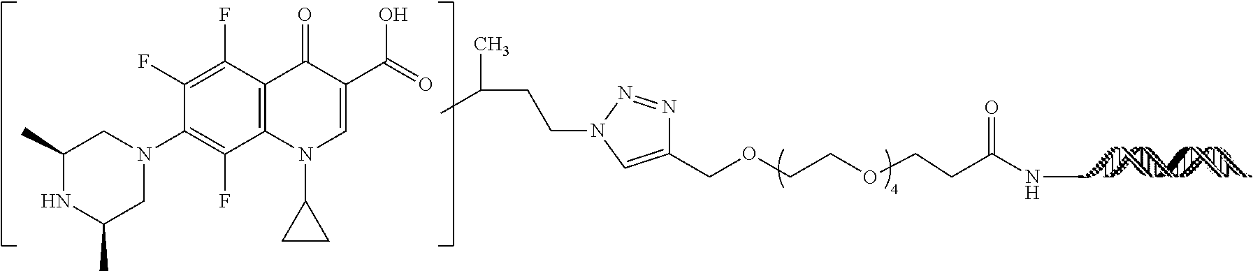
C1(COCCOCCC(NC)=O)=CN(CCC(C)C)N=N1.C12=C(C(F)=C(F)C(N3CC(C)NC(C)C3)=C1F)C(=O)C(C(O)=O)=CN2C1CC1
